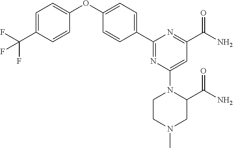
C1=C(C(F)(F)F)C=CC(OC2=CC=C(C3=NC(N4CCN(C)CC4C(N)=O)=CC(C(N)=O)=N3)C=C2)=C1
